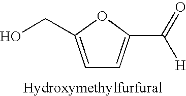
C1=C(CO)OC(C([H])=O)=C1
